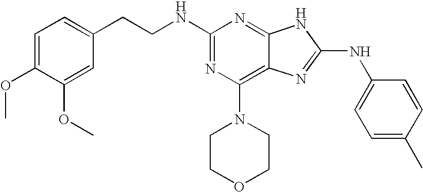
C1(CCNC2=NC(N3CCOCC3)=C3C(=N2)NC(NC2=CC=C(C)C=C2)=N3)=CC=C(OC)C(OC)=C1
